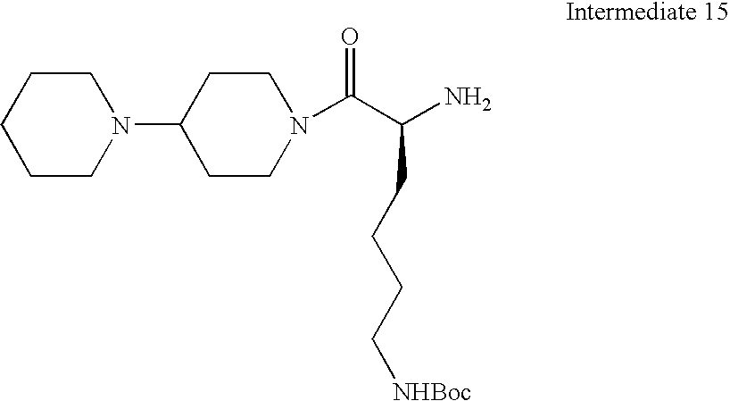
C1CN(C2CCN(C(C(N)CCCC[NHBoc])=O)CC2)CCC1
